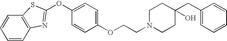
C1=CC2=C(C=C1)SC(OC1=CC=C(OCCN3CCC(CC4=CC=CC=C4)(O)CC3)C=C1)=N2
